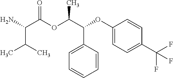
NC(C(OC(C(C1=CC=CC=C1)OC1=CC=C(C(F)(F)F)C=C1)C)=O)C(C)C
